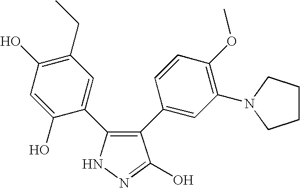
C1(C2=CC(N3CCCC3)=C(OC)C=C2)=C(C2=CC(CC)=C(O)C=C2O)NN=C1O
